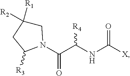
C1C([R1])([R2])CC([R3])N1C(C(NC([X])=O)[R4])=O
